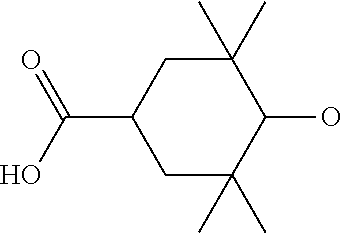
C1C(C)(C)C(O)C(C)(C)CC1C(O)=O
